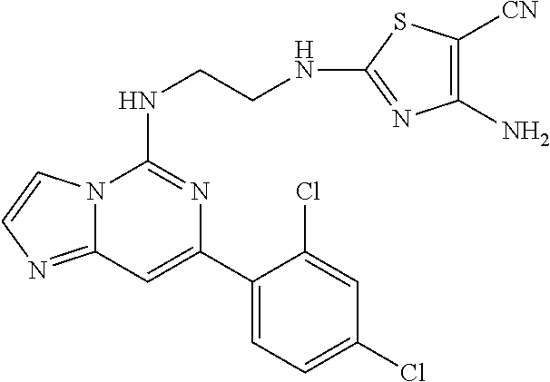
N12C(=NC=C1)C=C(C1=CC=C(Cl)C=C1Cl)N=C2NCCNC1=NC(N)=C([CN])S1
